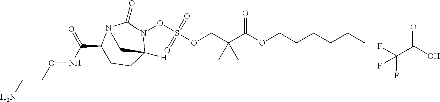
FC(C(O)=O)(F)F.C(COC(C(COS(=O)(=O)ON1C2([H])CCC(C(NOCCN)=O)N(C1=O)C2)(C)C)=O)CCCC
